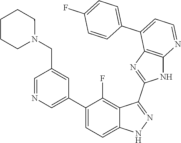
C1=NC=C(C2=CC=C3C(=C2F)C(C2=NC4=C(N2)N=CC=C4C2=CC=C(F)C=C2)=NN3)C=C1CN1CCCCC1
